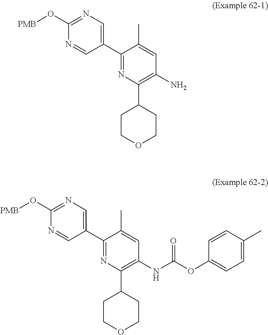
C1(C2=CN=C(O[PMB])N=C2)=NC(C2CCOCC2)=C(NC(OC2=CC=C(C)C=C2)=O)C=C1C.C1(C2=CN=C(O[PMB])N=C2)=NC(C2CCOCC2)=C(N)C=C1C
